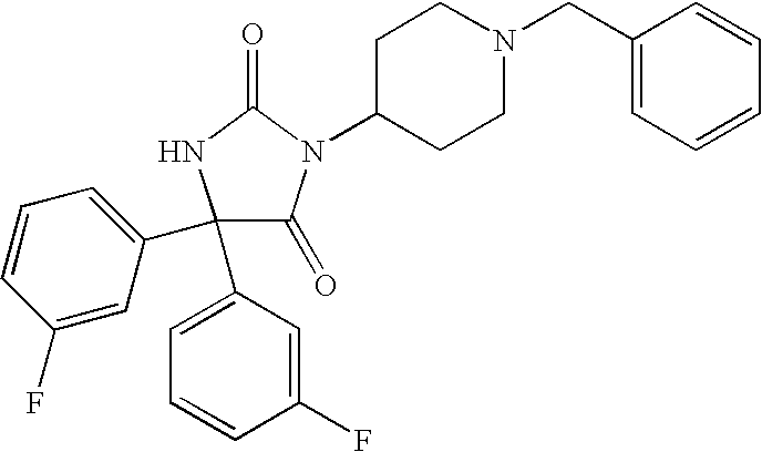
C1(C2=CC=CC(F)=C2)(C2=CC=CC(F)=C2)C(=O)N(C2CCN(CC3=CC=CC=C3)CC2)C(=O)N1
